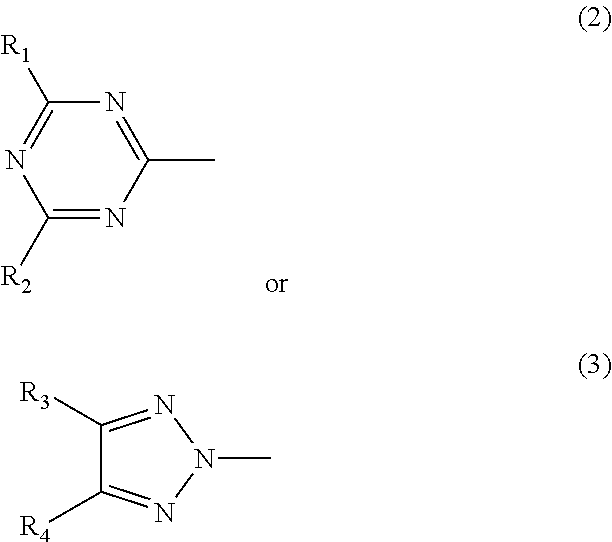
C1(C)=NC([R1])=NC([R2])=N1.C1([R3])=NN(C)N=C1[R4]
